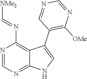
N1=CN=C2C(=C1N=C[NMe2])C(C1=C([OMe])N=CN=C1)=CN2
